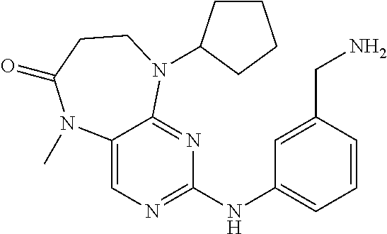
N(C1=NC=C2C(=N1)N(C1CCCC1)CCC(=O)N2C)C1=CC=CC(CN)=C1
